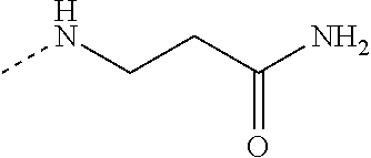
CNCCC(N)=O
